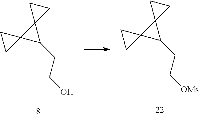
C(C[OMs])C1C2(C13CC3)CC2.C(CO)C1C2(C13CC3)CC2
